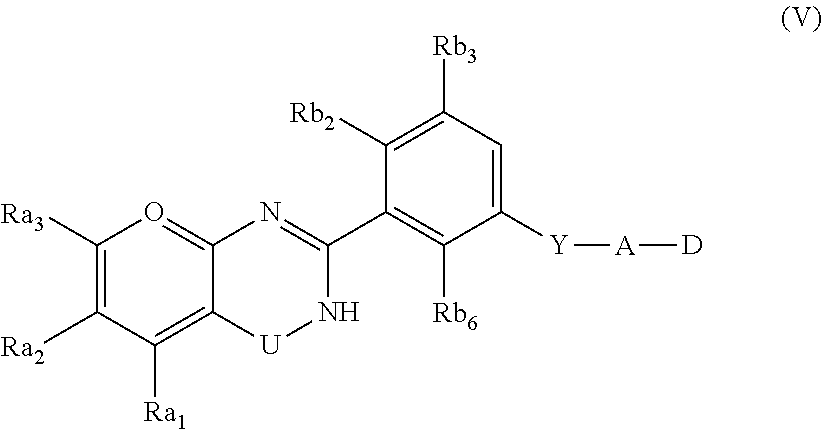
[Y](C1=CC([Rb3])=C([Rb2])C(C2=NC3=OC([Ra3])=C([Ra2])C([Ra1])=C3[U]N2)=C1[Rb6])[A][D]
